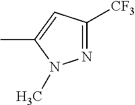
CC1=CC([CF3])=NN1C
